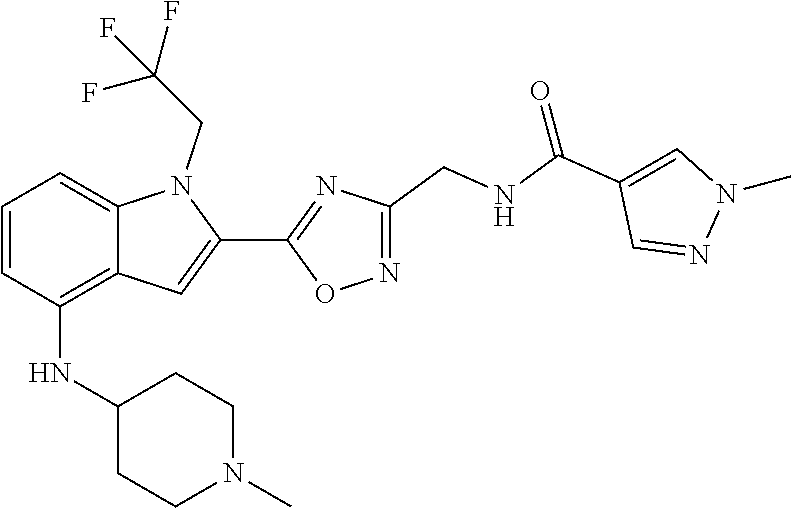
C12=CC=CC(NC3CCN(C)CC3)=C1C=C(C1=NC(CNC(C3=CN(C)N=C3)=O)=NO1)N2CC(F)(F)F
